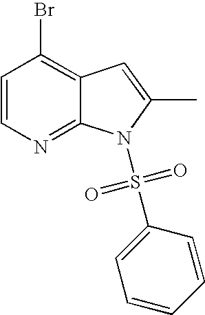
C1=CN=C2C(=C1Br)C=C(C)N2S(C1=CC=CC=C1)(=O)=O
